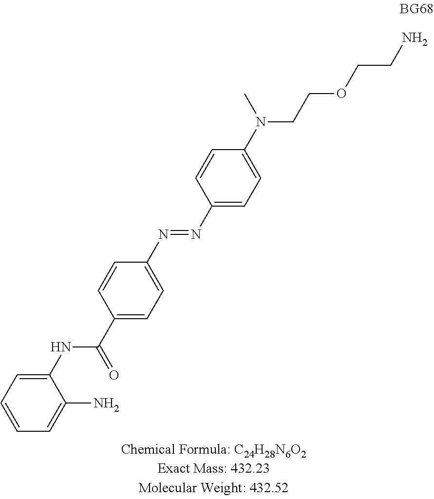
C1(NC(C2=CC=C(N=NC3=CC=C(N(C)CCOCCN)C=C3)C=C2)=O)=CC=CC=C1N
